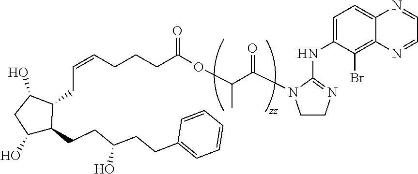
OC1C(CCC(CCC2=CC=CC=C2)O)C(CC=CCCCC(=O)OC(C(N2CCN=C2NC2=CC=C3C(=C2Br)N=CC=N3)=O)C)C(O)C1
